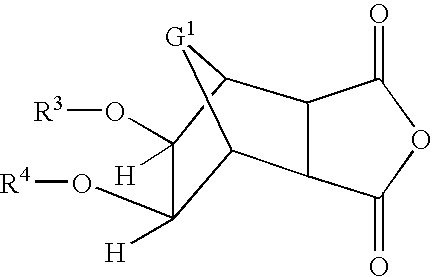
C12[G1]C(C3C1C(=O)OC3=O)C(O[R3])([H])C2(O[R4])[H]
